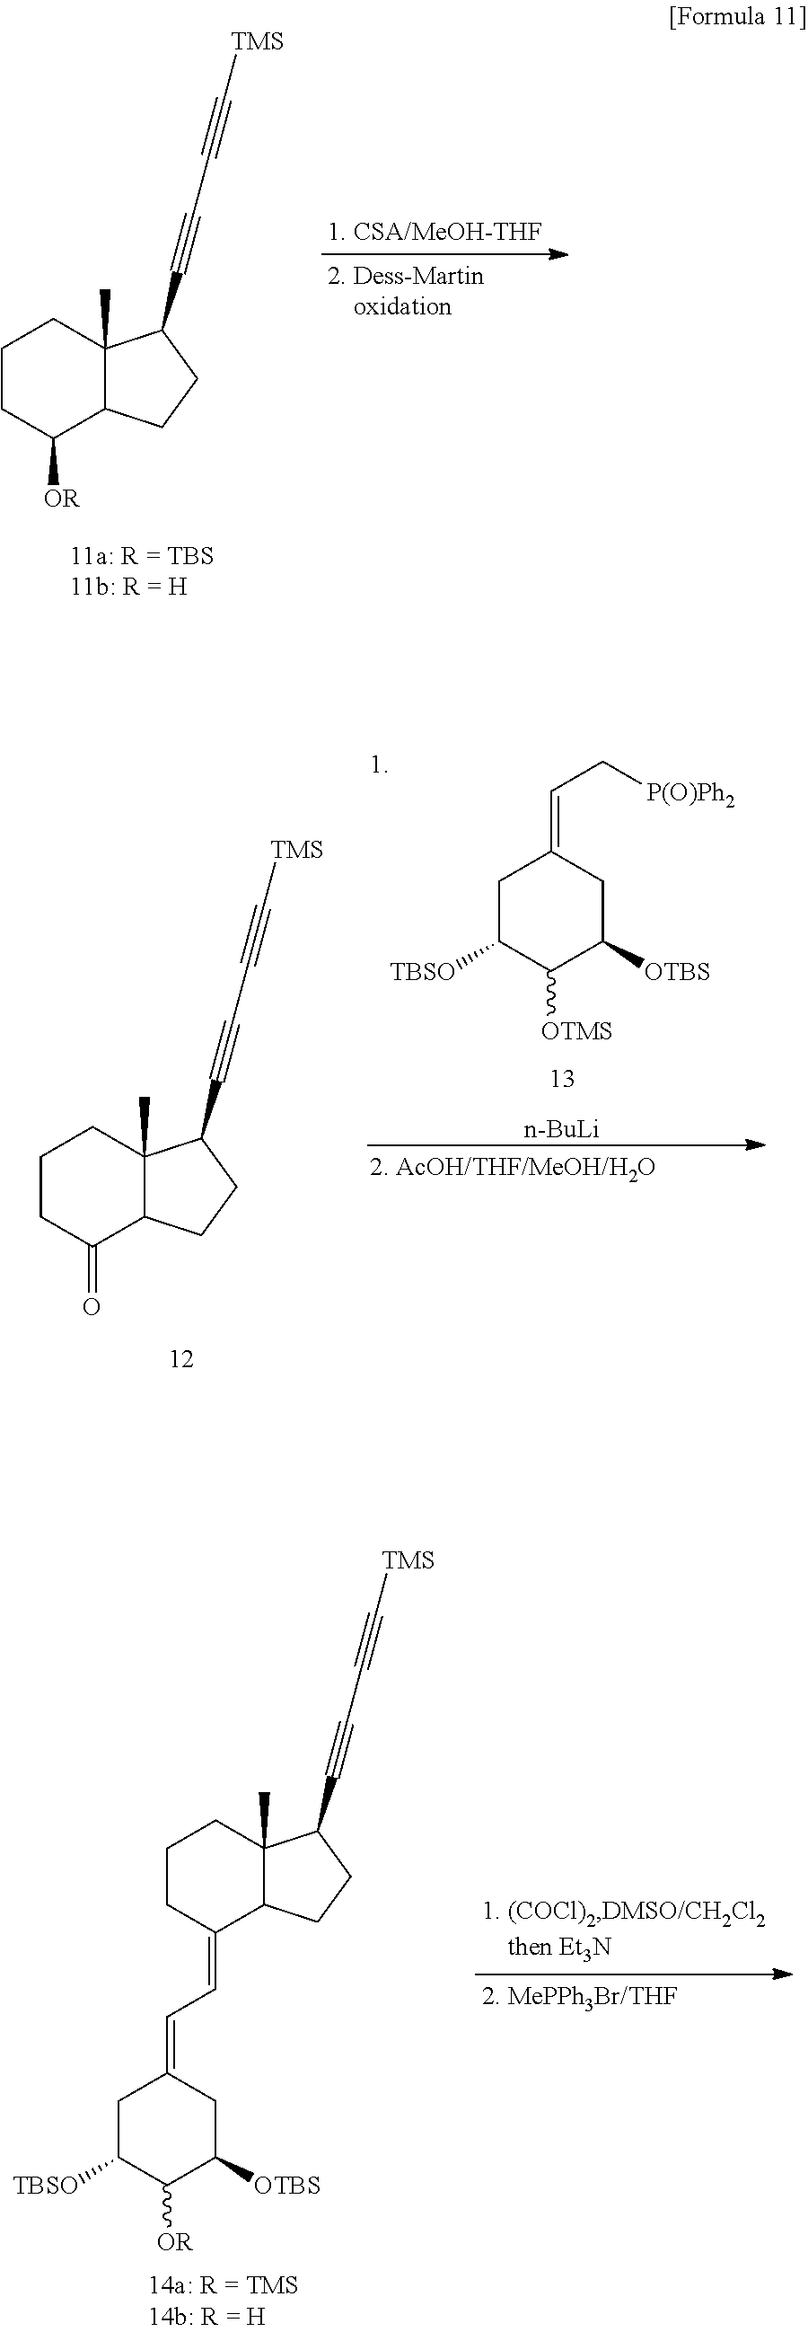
C1([OR])C2C(C)(CCC1)C(C#CC#C[TMS])CC2.C1(=O)C2C(C)(CCC1)C(C#CC#C[TMS])CC2.C1C([TBSO])C([OTMS])C([OTBS])CC1=CC[P(O)Ph2].[n-BuLi].C1C([TBSO])C([OR])C([OTBS])CC1=CC=C1C2C(C)(CCC1)C(C#CC#C[TMS])CC2
